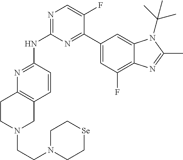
N1=C(NC2=NC=C(F)C(C3=CC(F)=C4C(=C3)N(C(C)(C)C)C(C)=N4)=N2)C=CC2=C1CCN(CCN1CC[Se]CC1)C2
